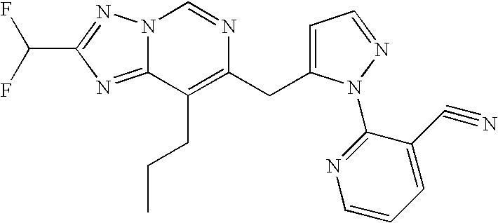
N12C(=NC(C(F)F)=N1)C(CCC)=C(CC1=CC=NN1C1=NC=CC=C1C#N)N=C2
